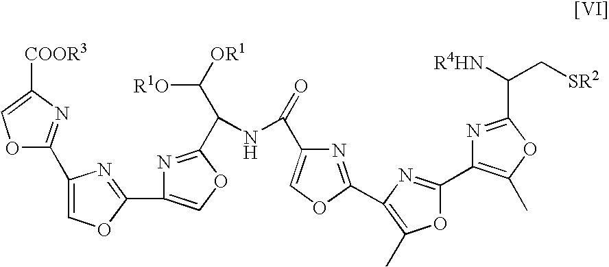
O1C(C2=COC(C3=COC(C(NC(C4=COC(C5=C(C)OC(C6=C(C)OC(C([R4HN])C[SR2])=N6)=N5)=N4)=O)C([OR1])[R1O])=N3)=N2)=NC([COOR3])=C1
